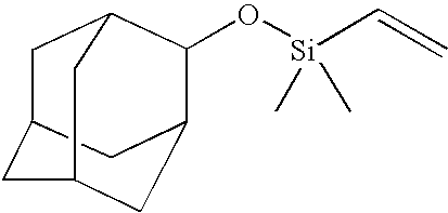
C1C2CC3CC(C(O[Si](C)(C)C=C)C1C3)C2
